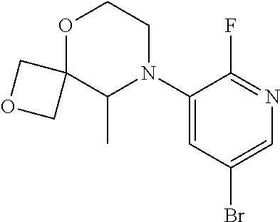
O1C2(C(C)N(C3=CC(Br)=CN=C3F)CC1)COC2
